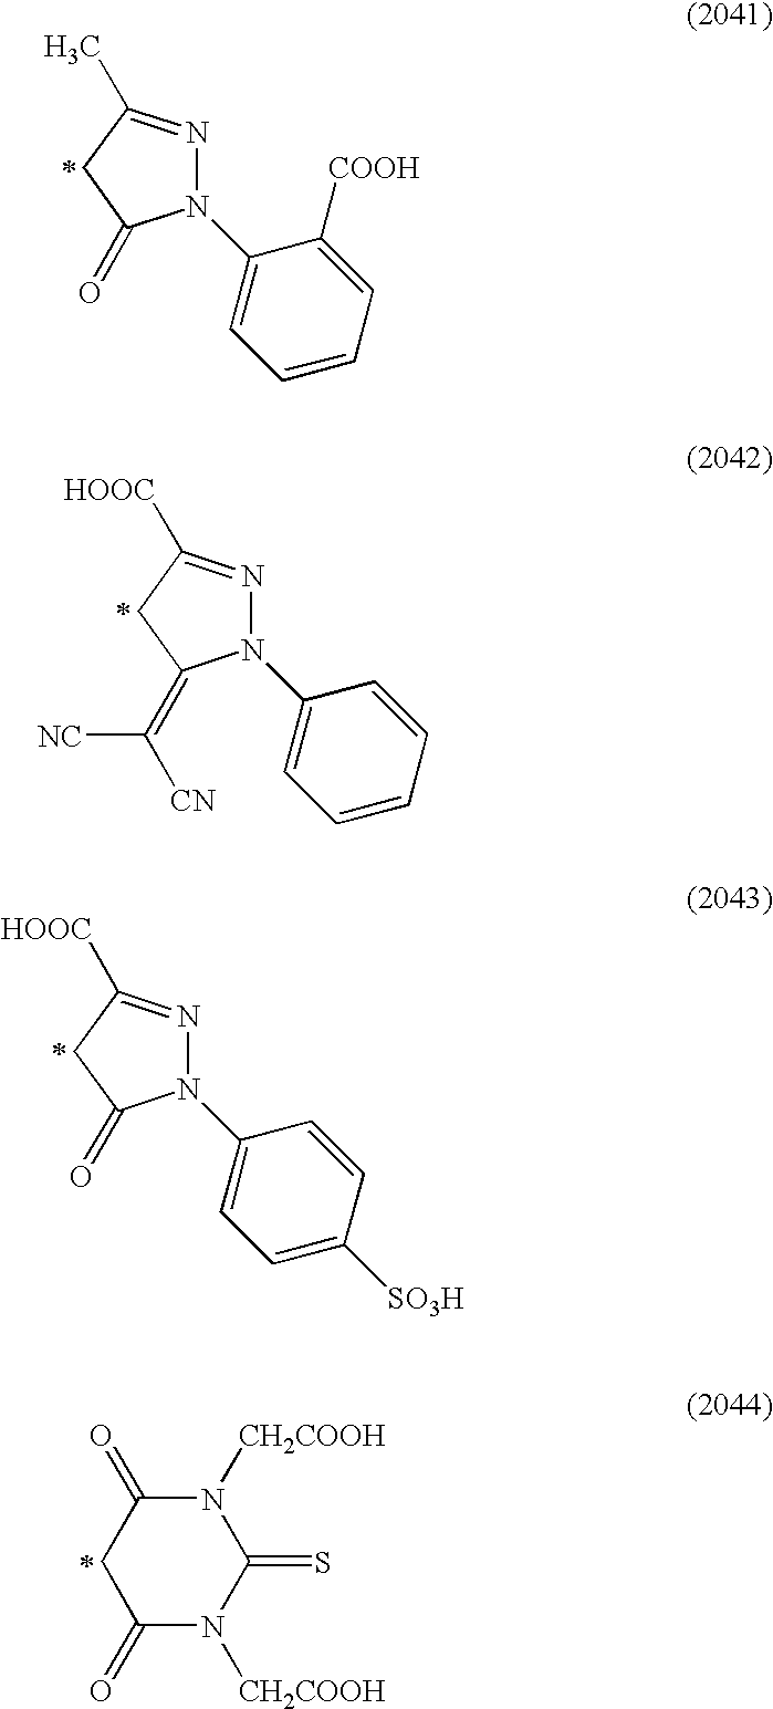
N1(C2=CC=CC=C2[COOH])N=C(C)CC1=O.N1(C2=CC=CC=C2)N=C([HOOC])CC1=C([NC])[CN].N1(C2=CC=C([SO3H])C=C2)N=C([HOOC])CC1=O.N1([CH2COOH])C(=S)N([CH2COOH])C(=O)CC1=O
